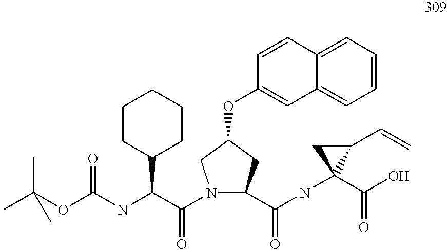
CC(OC(NC(C(N1C(C(NC2(C(O)=O)C(C=C)C2)=O)CC(OC2=CC3=CC=CC=C3C=C2)C1)=O)C1CCCCC1)=O)(C)C
